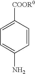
C1=C([COOR0])C=CC(N)=C1
